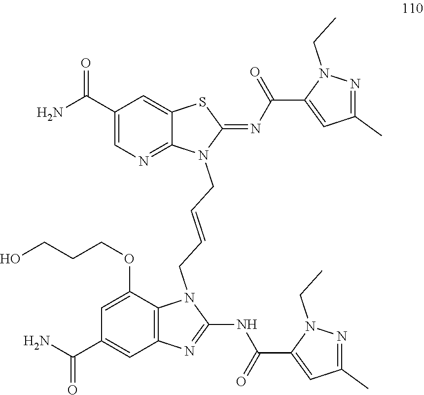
C1(NC(C2=CC(C)=NN2CC)=O)=NC2=C(C(OCCCO)=CC(C(=O)N)=C2)N1CC=CCN1C(=NC(C2=CC(C)=NN2CC)=O)SC2=CC(C(N)=O)=CN=C12
